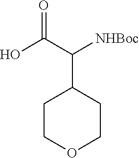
C1COCCC1C(C(O)=O)[NHBoc]
